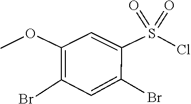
O=S(=O)(C1=CC(OC)=C(Br)C=C1Br)Cl
